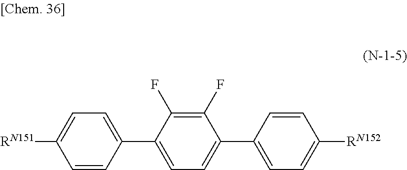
[RN151]C1=CC=C(C2=CC=C(C3=CC=C([RN152])C=C3)C(F)=C2F)C=C1
